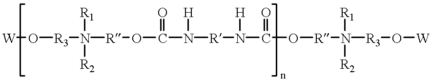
[W]O[R3]N([R]OC(N([R]N(C(O[R]N([R3]O[W])([R1])[R2])=O)[H])[H])=O)([R1])[R2]
